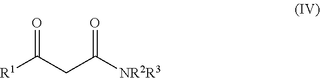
[R1]C(CC([NR2R3])=O)=O
